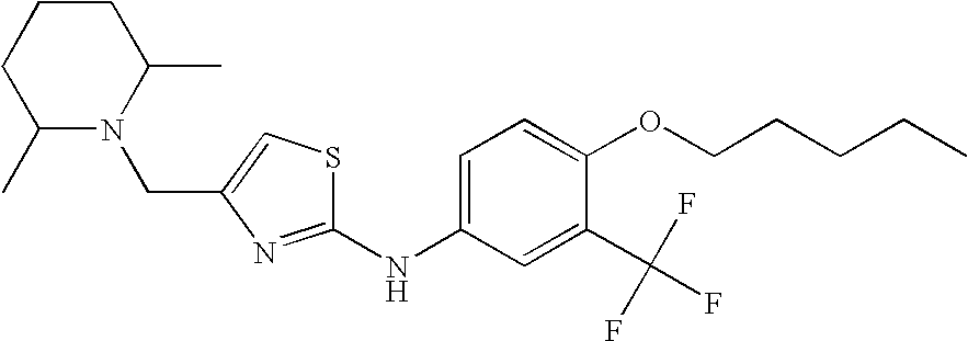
C(C1=CSC(NC2=CC=C(OCCCCC)C(C(F)(F)F)=C2)=N1)N1C(C)CCCC1C
